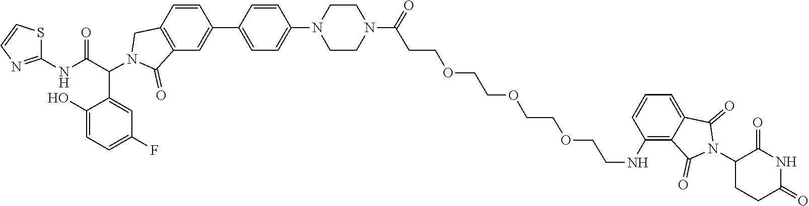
O(CCOCCNC1=C2C(=O)N(C3CCC(=O)NC3=O)C(=O)C2=CC=C1)CCOCCC(N1CCN(C2=CC=C(C3=CC4=C(C=C3)CN(C(C3=CC(F)=CC=C3O)C(NC3=NC=CS3)=O)C4=O)C=C2)CC1)=O
